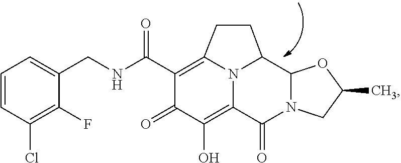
C(C1=C2N3C(=C(O)C1=O)C(=O)N1C(C3CC2)OC(C)C1)(NCC1=CC=CC(Cl)=C1F)=O
